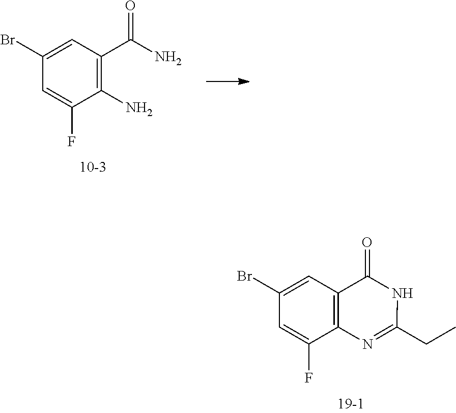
C1(N)=C(C(N)=O)C=C(Br)C=C1F.C12=C(C=C(Br)C=C1F)C(=O)NC(CC)=N2
